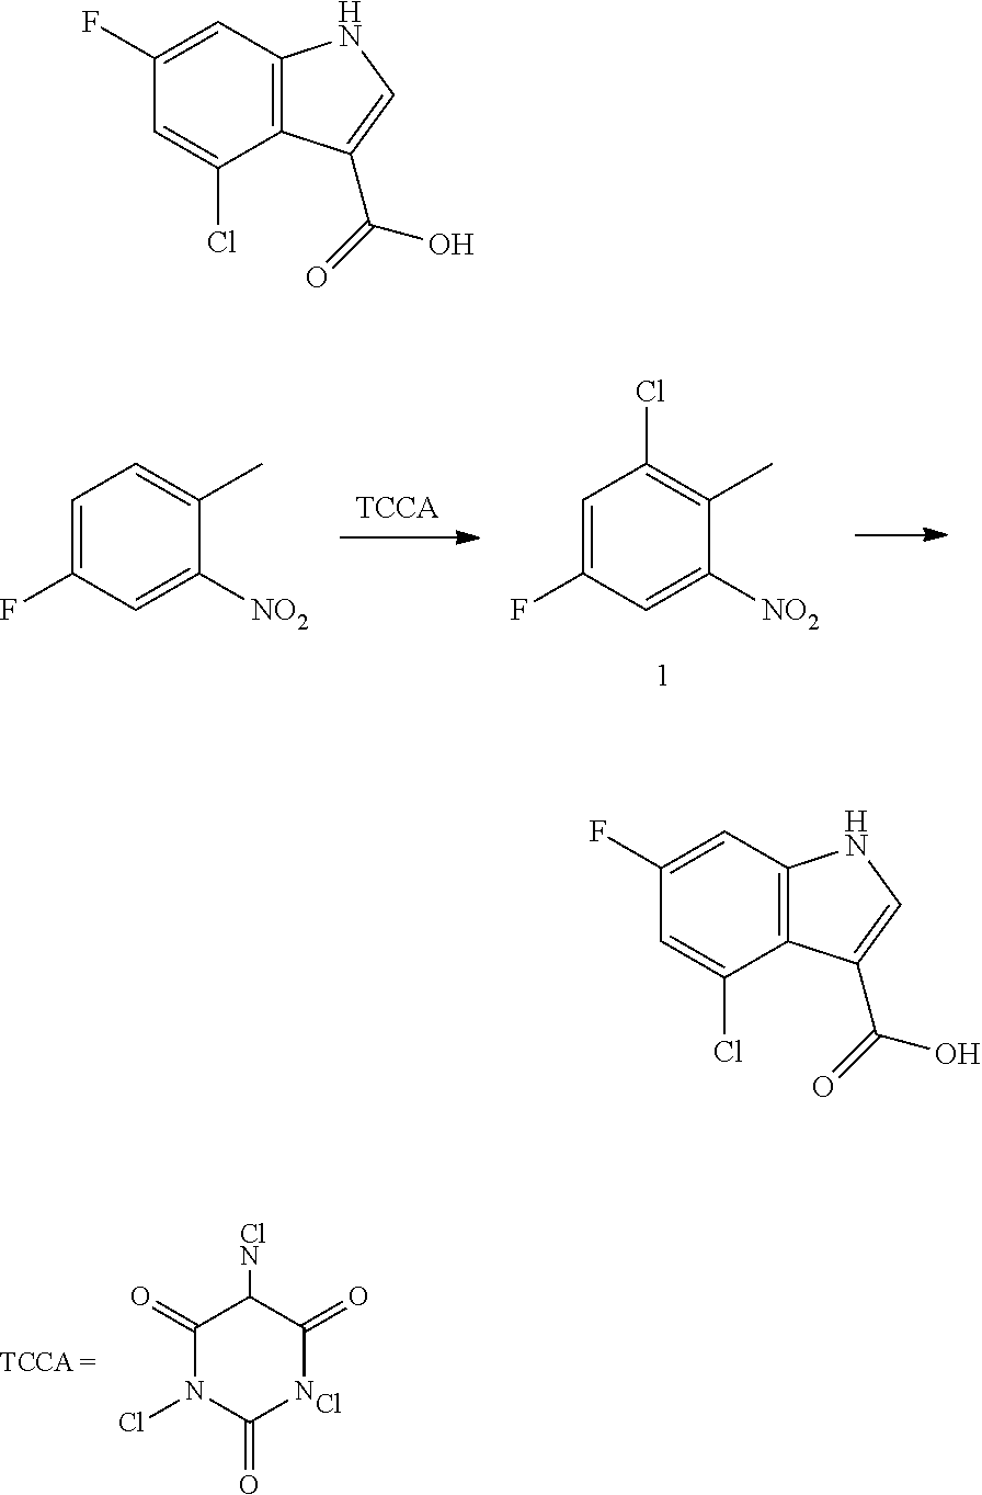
[TCCA].C1=C(F)C=C([NO2])C(C)=C1Cl.C1=C(F)C=C([NO2])C(C)=C1.C1(=O)N(Cl)C(=O)NC(=O)C1[ClN].Cl.C1(F)=CC2=C(C(Cl)=C1)C(C(=O)O)=CN2.C1(F)=CC2=C(C(Cl)=C1)C(C(=O)O)=CN2
